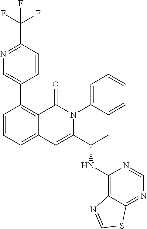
C1(C2=CN=C(C(F)(F)F)C=C2)=C2C(=CC=C1)C=C(C(C)NC1=C3C(=NC=N1)SC=N3)N(C1=CC=CC=C1)C2=O
